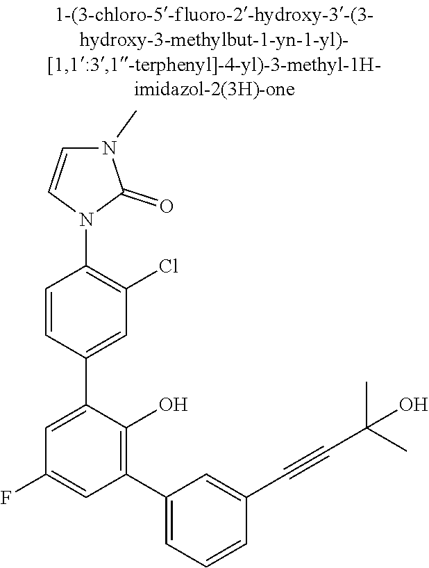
C1(C#CC(O)(C)C)=CC(C2=C(O)C(C3=CC(Cl)=C(N4C=CN(C)C4=O)C=C3)=CC(F)=C2)=CC=C1
